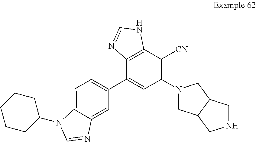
C1=C2C(=CC(C3=CC(N4CC5C(C4)CNC5)=C([CN])C4=C3N=CN4)=C1)N=CN2C1CCCCC1
